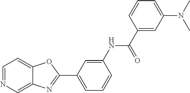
C1=NC=C2C(=C1)OC(C1=CC=CC(NC(=O)C3=CC(N(C)C)=CC=C3)=C1)=N2
